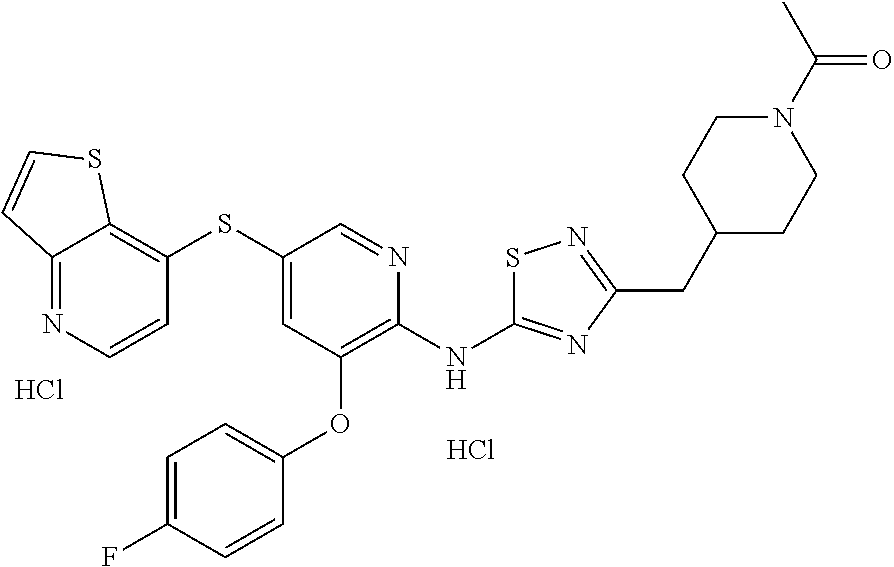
Cl.Cl.C12=NC=CC(SC3=CC(OC4=CC=C(F)C=C4)=C(NC4=NC(CC5CCN(C(C)=O)CC5)=NS4)N=C3)=C1SC=C2
